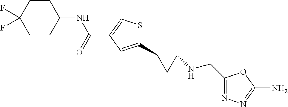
C1(C2CC2NCC2=NN=C(N)O2)=CC(C(NC2CCC(F)(F)CC2)=O)=CS1
